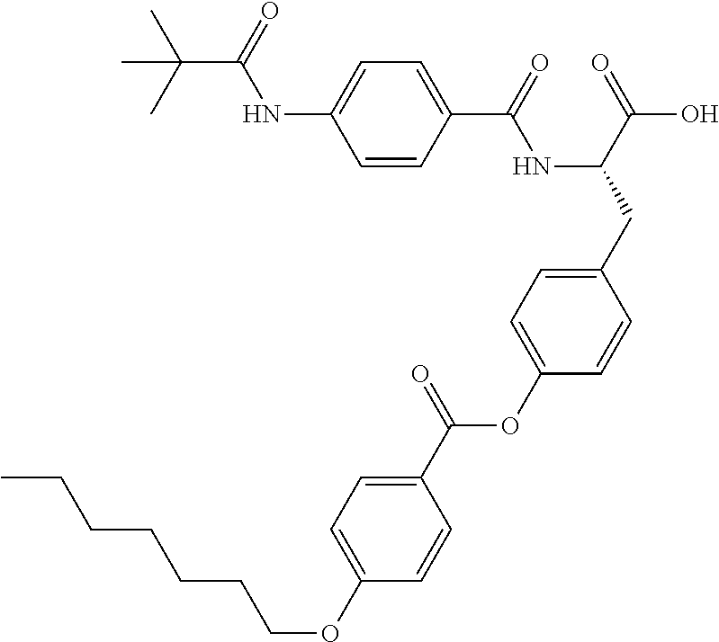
C1=CC(C(=O)NC(CC2=CC=C(OC(C3=CC=C(OCCCCCCC)C=C3)=O)C=C2)C(=O)O)=CC=C1NC(C(C)(C)C)=O
